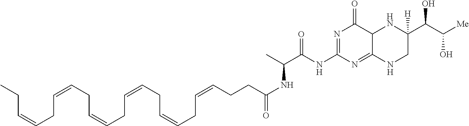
C(NC1=NC(=O)C2C(=N1)NCC(C(C([Me])O)O)([H])N2)(=O)C(NC(=O)CCC=CCC=CCC=CCC=CCC=CCC=CCC)C
